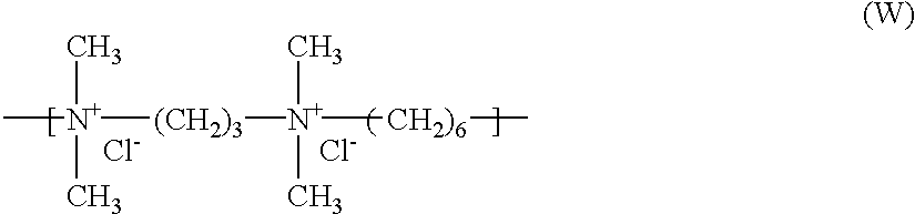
C[N+]([(CH2)3][N+]([CH2)6]C)(C)C)(C)C.[Cl-].[Cl-]
